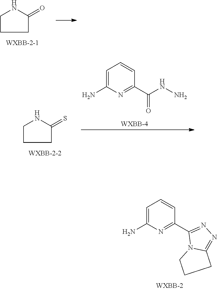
C1=C(N)N=C(C2=NN=C3N2CCC3)C=C1.C1CCC(=O)N1.C1CCC(=S)N1.C1=C(N)N=C(C(NN)=O)C=C1
